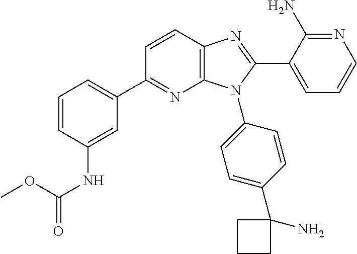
C12=C(C=CC(C3=CC=CC(NC(=O)OC)=C3)=N1)N=C(C1=CC=CN=C1N)N2C1=CC=C(C2(N)CCC2)C=C1
